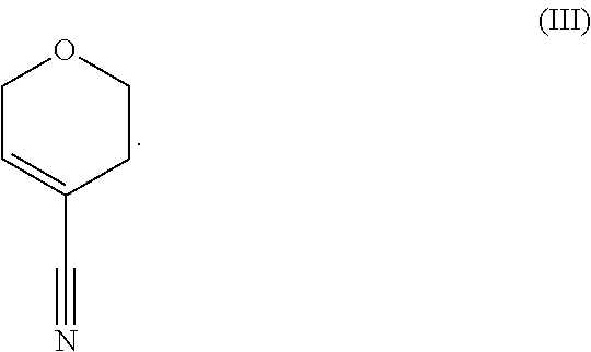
C1C=C(C#N)CCO1
